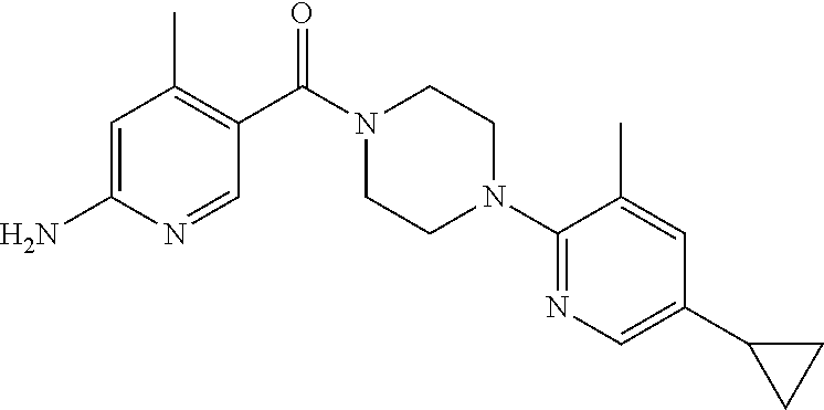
C1=C(N)N=CC(C(N2CCN(C3=NC=C(C4CC4)C=C3C)CC2)=O)=C1C
